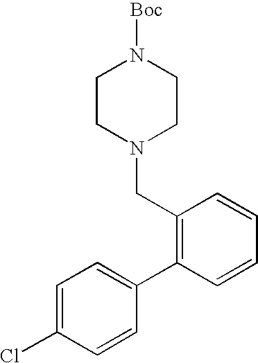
C1CN(CC2=C(C3=CC=C(Cl)C=C3)C=CC=C2)CCN1[Boc]
